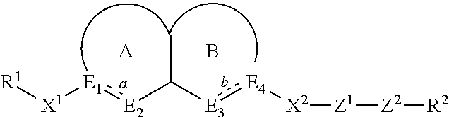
[R1][X1][E1]:[E2]C([E3]:[E4][X2][Z1][Z2][R2])C.[A].B
